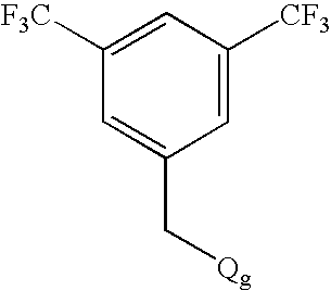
C1([F3C])=CC([CF3])=CC(C[Qg])=C1
